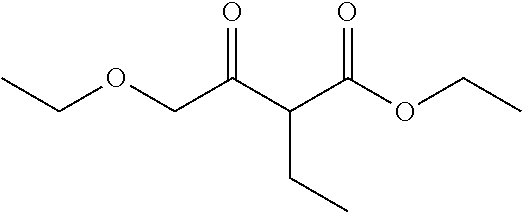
C(C(C(C(OCC)=O)CC)=O)OCC
